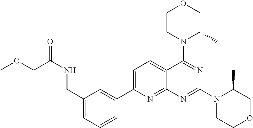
C1(CNC(COC)=O)=CC=CC(C2=CC=C3C(=N2)N=C(N2CCOCC2C)N=C3N2C(C)COCC2)=C1
